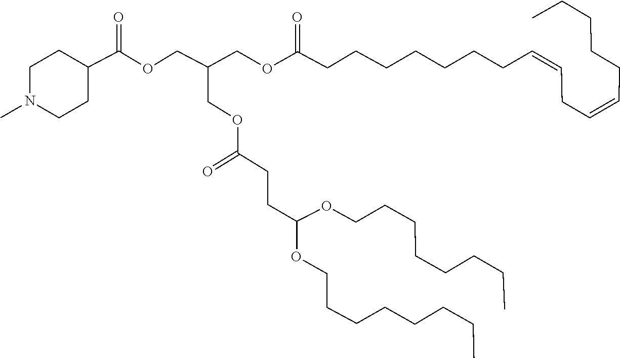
C(CCC)CCCCOC(CCC(OCC(COC(C1CCN(C)CC1)=O)COC(CCCCCCCC=CCC=CCCCCC)=O)=O)OCCCCCCCC
